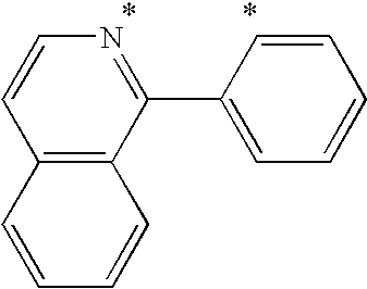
C1=CC2=C(C(C3=CC=CC=C3)=N1)C=CC=C2
